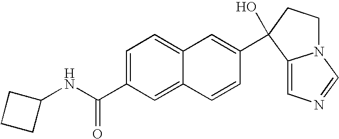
C1=C(C(NC2CCC2)=O)C=C2C(=C1)C=C(C1(O)C3=CN=CN3CC1)C=C2
